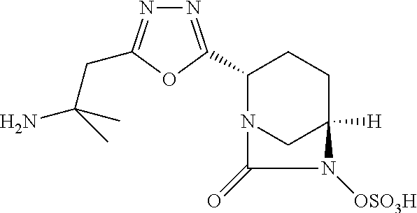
C1(C2=NN=C(CC(N)(C)C)O2)N2CC([H])(CC1)N([OSO3H])C2=O
